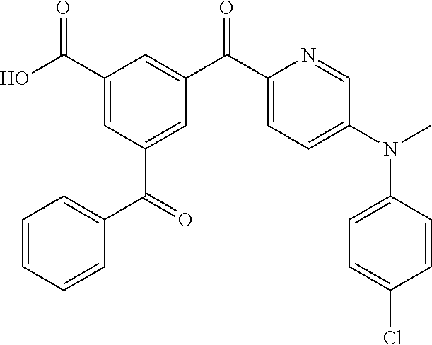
C1(C(O)=O)=CC(C(C2=CC=CC=C2)=O)=CC(C(C2=CC=C(N(C)C3=CC=C(Cl)C=C3)C=N2)=O)=C1
